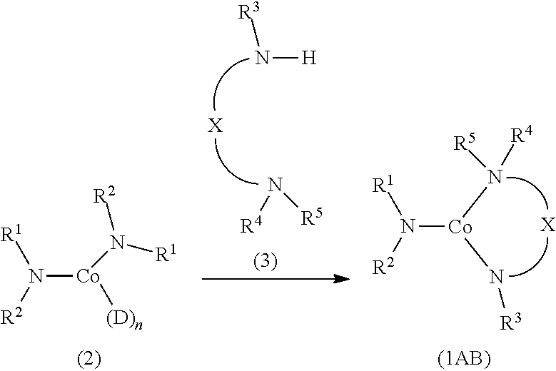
N([Co](N([R1])[R2])[(D)n])([R2])[R1].[X].N([H])[R3].N([R4])[R5].N([R4])([R5])[Co](N[R3])N([R2])[R1].[X]
